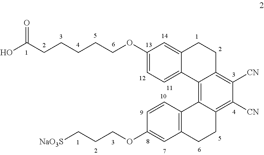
OC(CCCCCOC1=CC=C2C(=C1)CCC1=C([CN])C([CN])=C3C(=C21)C1=C(CC3)C=C(OCCC[NaO3S])C=C1)=O
